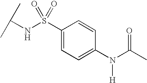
C1(S(NC(C)C)(=O)=O)=CC=C(N(C(C)=O)[H])C=C1
